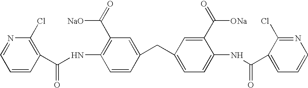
N1=CC=CC(C(NC2=C(C(=O)[NaO])C=C(CC3=CC=C(NC(C4=CC=CN=C4Cl)=O)C(C(=O)[ONa])=C3)C=C2)=O)=C1Cl
